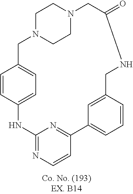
C12=NC=CC(=N1)C1=CC=CC(=C1)CNC(=O)CN1CCN(CC3=CC=C(N2)C=C3)CC1
